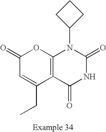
C12=C(C(=O)NC(=O)N1C1CCC1)C(CC)=CC(=O)O2
